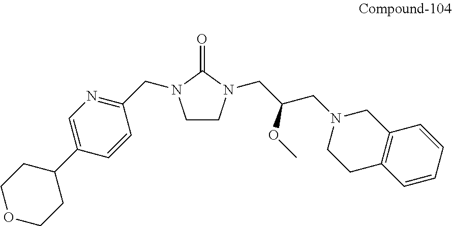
O1CCC(C2=CN=C(CN3CCN(CC(CN4CCC5=C(C4)C=CC=C5)OC)C3=O)C=C2)CC1
